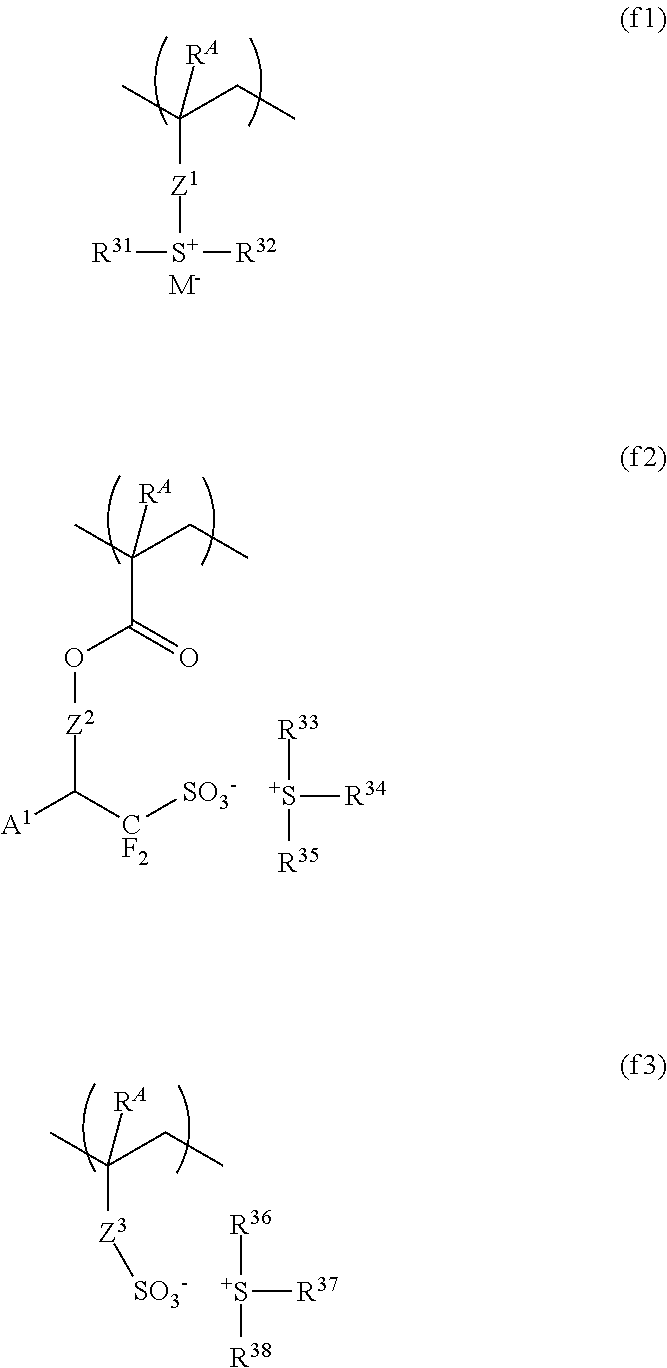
[R31][S+]([R32])[Z1]C(CC)(C)[RA].[M-].C(C(CC)(C)[RA])(=O)O[Z2]C([A1])[CF2][SO3-].[S+]([R34])([R35])[R33].[Z3](C(CC)(C)[RA])[SO3-].[S+]([R37])([R38])[R36]
